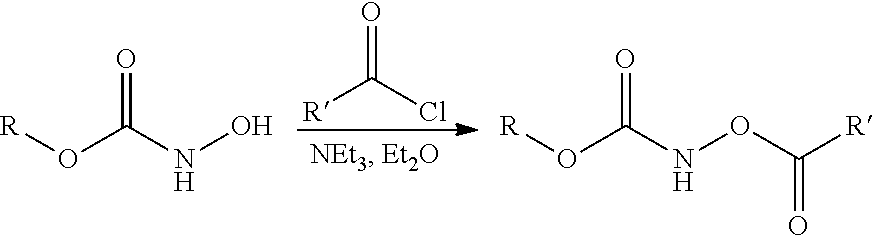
[R]C(Cl)=O.[R]OC(NO)=O.[R]OC(NOC([R])=O)=O
